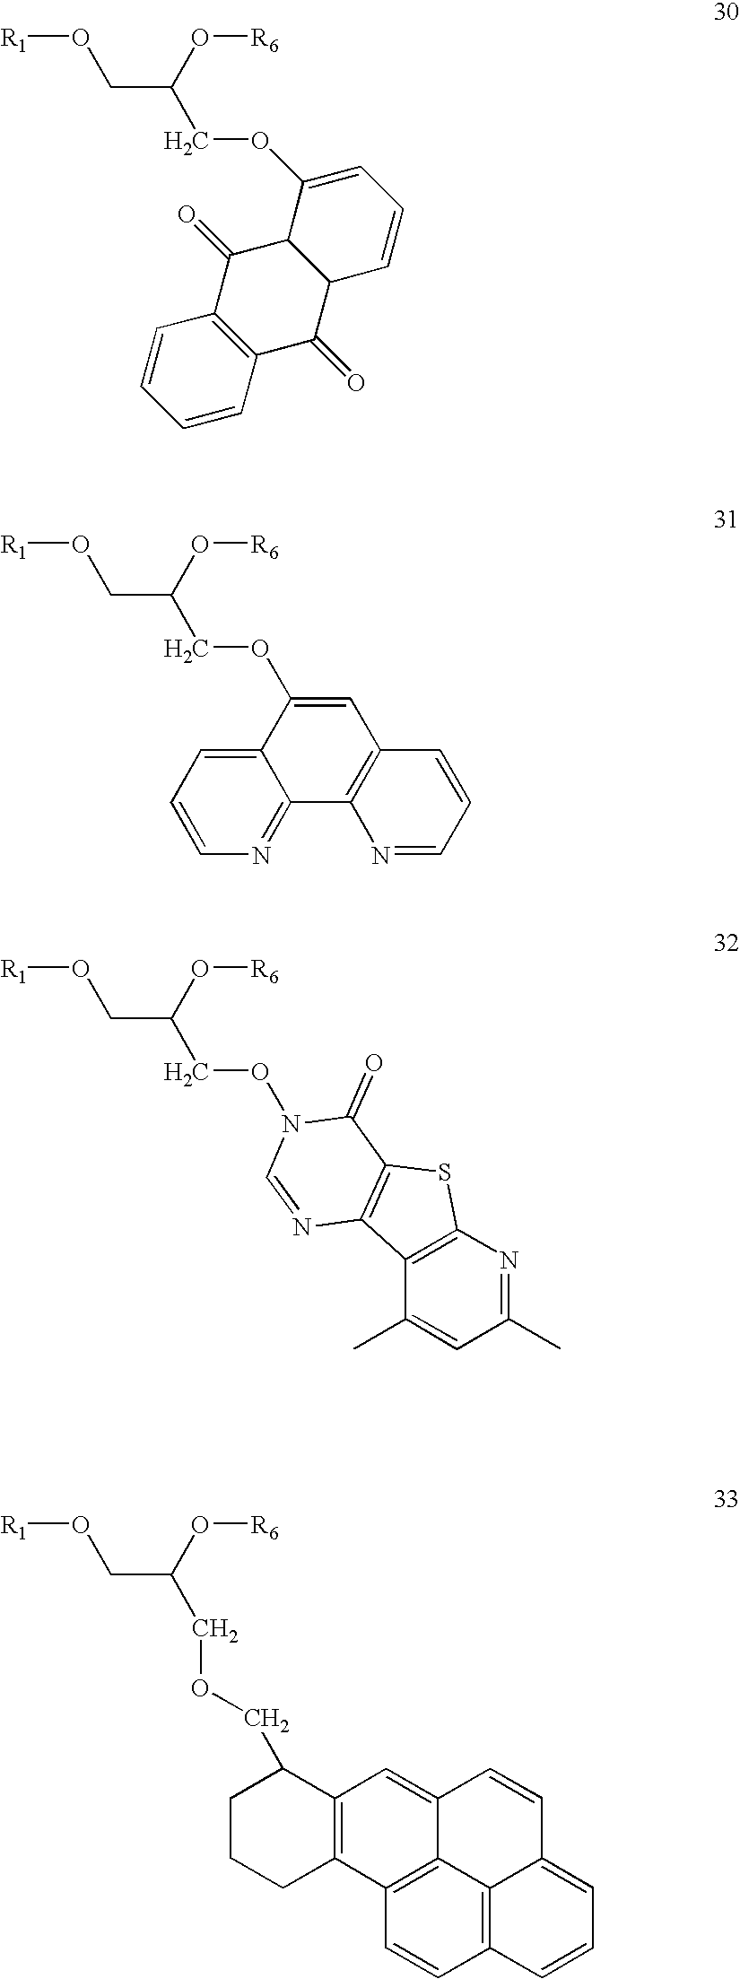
C1=CC2=C(C=C1)C(=O)C1C(C2=O)C=CC=C1OCC(CO[R1])O[R6].C12=CC=CN=C1C1=C(C=C2OCC(CO[R1])O[R6])C=CC=N1.C1(C)=NC2=C(C(C)=C1)C1=C(S2)C(=O)N(OCC(CO[R1])O[R6])C=N1.C1CCC2=C(C=C3C4=C2C=CC2=C4C(=CC=C2)C=C3)C1COCC(CO[R1])O[R6]
